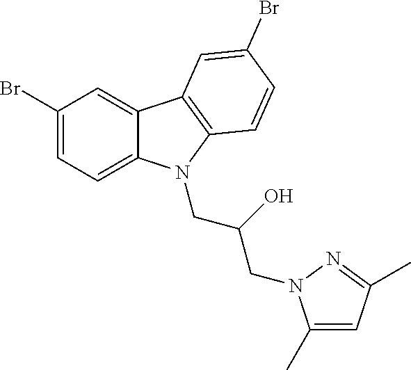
C1(Br)=CC=C2C(=C1)C1=C(C=CC(Br)=C1)N2CC(O)CN1C(C)=CC(C)=N1
